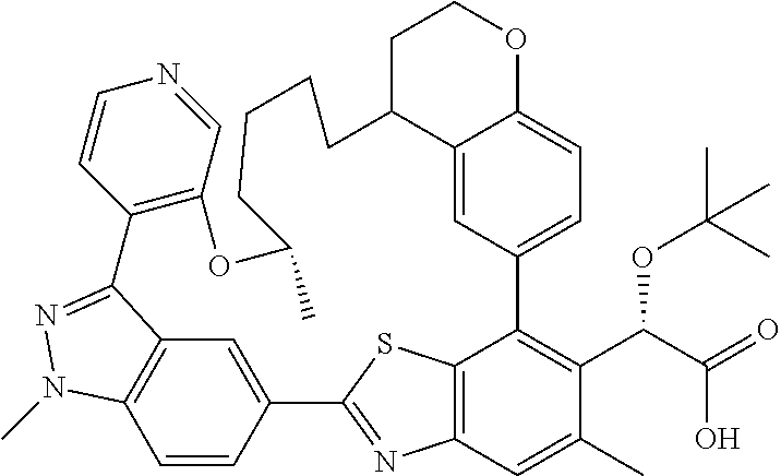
C12=CC3=CC=C1OCCC2CCCCC(C)OC1=C(C2=NN(C)C4=C2C=C(C2=NC5=C(C3=C(C(C(O)=O)OC(C)(C)C)C(C)=C5)S2)C=C4)C=CN=C1
